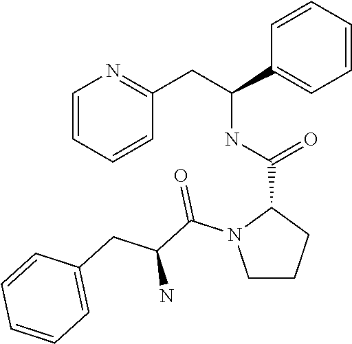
C1=CC=CC(CC(C2=CC=CC=C2)NC(C2N(C(C(CC3=CC=CC=C3)N)=O)CCC2)=O)=N1
